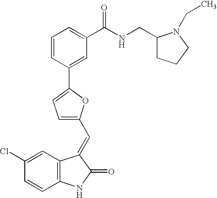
C1(Cl)=CC2=C(C=C1)NC(=O)C2=CC1=CC=C(C2=CC(C(NCC3CCCN3CC)=O)=CC=C2)O1
